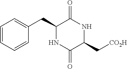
C1=CC=CC(CC2NC(=O)C(C[CO2H])NC2=O)=C1
